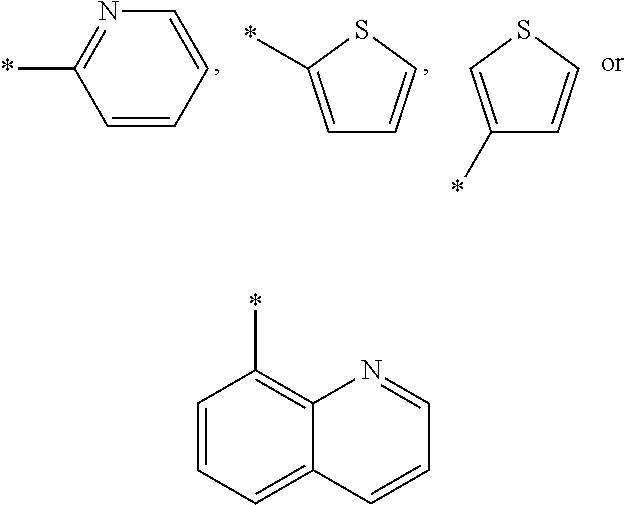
C1=C(*)SC=C1.C1(*)=CSC=C1.C1=CC=CN=C1*.C1=CC=C2C(=C1*)N=CC=C2
